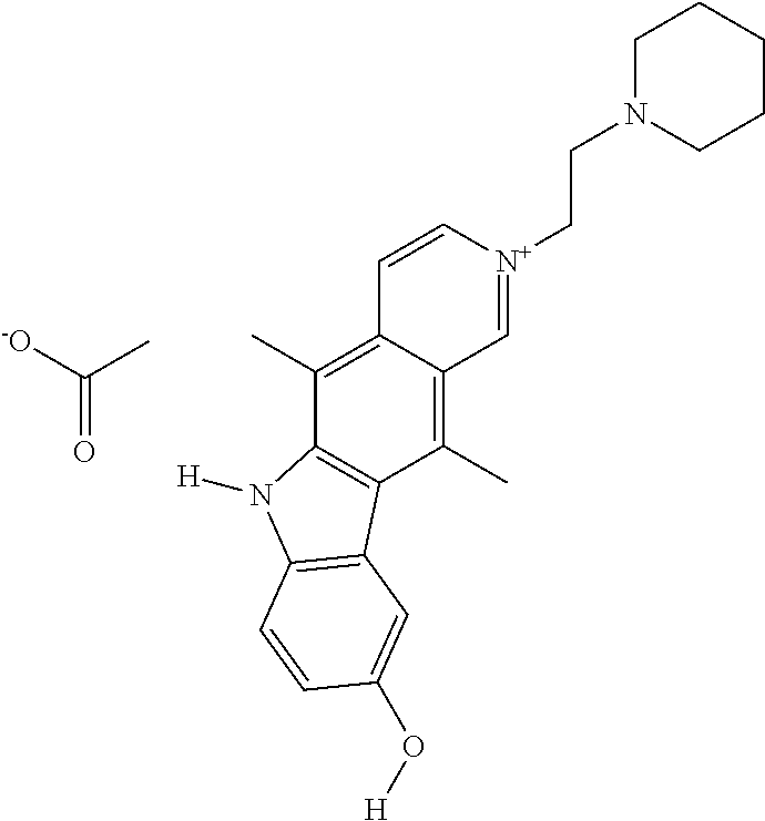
[-O]C(C)=O.C1=[N+](CCN2CCCCC2)C=CC2=C(C)C3=C(C(C)=C12)C1=C(N3[H])C=CC(O[H])=C1
